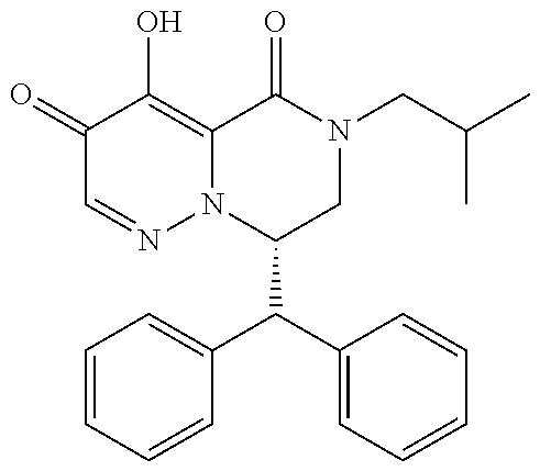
C1(C(C2=CC=CC=C2)C2=CC=CC=C2)CN(CC(C)C)C(=O)C2=C(O)C(=O)C=NN12
